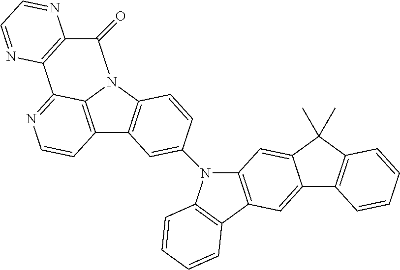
C12=C3N(C4=C1C=C(N1C5=C(C=C6C7=C(C(C)(C)C6=C5)C=CC=C7)C5=C1C=CC=C5)C=C4)C(=O)C1=C(C3=NC=C2)N=CC=N1
